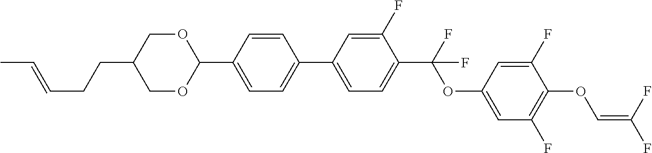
C1OC(C2=CC=C(C3=CC=C(C(F)(OC4=CC(F)=C(OC=C(F)F)C(F)=C4)F)C(F)=C3)C=C2)OCC1CCC=CC
